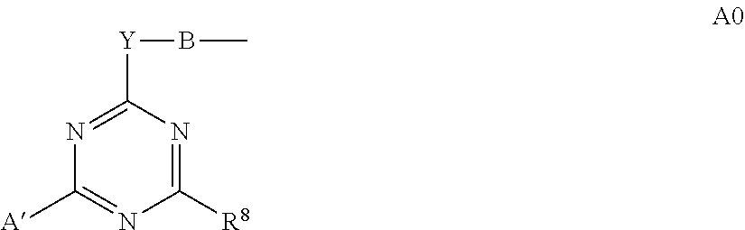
N1=C([Y]BC)N=C([R8])N=C1[A]
